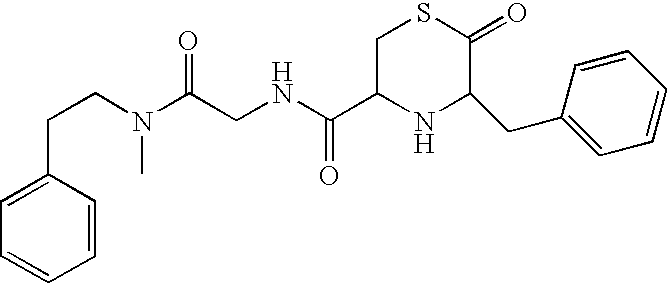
N(C(CNC(C1NC(CC2=CC=CC=C2)C(=O)SC1)=O)=O)(CCC1=CC=CC=C1)C
